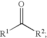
[R1]C([R2])=O
